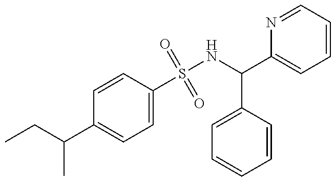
CCC(C1=CC=C(S(NC(C2=CC=CC=N2)C2=CC=CC=C2)(=O)=O)C=C1)C
